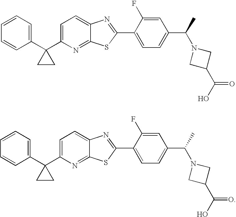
C1=CC=C(C2(C3=CC=C4C(=N3)SC(C3=CC=C(C(N5CC(C(O)=O)C5)C)C=C3F)=N4)CC2)C=C1.C1=CC=C(C2(C3=CC=C4C(=N3)SC(C3=CC=C(C(N5CC(C(O)=O)C5)C)C=C3F)=N4)CC2)C=C1
